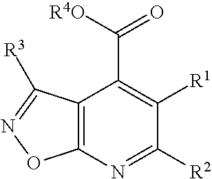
C12=C(N=C([R2])C([R1])=C1C([R4O])=O)ON=C2[R3]
